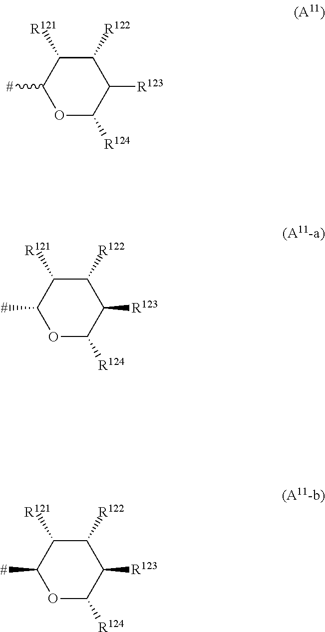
C1([R123])C([R124])OC([#])C([R121])C1[R122].C1([R123])C([R124])OC([#])C([R121])C1[R122].C1([R123])C([R124])OC([#])C([R121])C1[R122]
